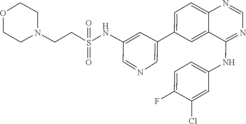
O1CCN(CCS(NC2=CC(C3=CC=C4N=CN=C(NC5=CC=C(F)C(Cl)=C5)C4=C3)=CN=C2)(=O)=O)CC1
